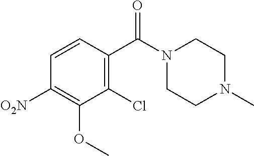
C1=CC([O2N])=C(OC)C(Cl)=C1C(N1CCN(C)CC1)=O
